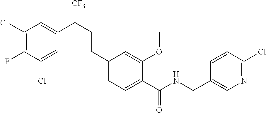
C1(Cl)=C(F)C(Cl)=CC(C(C=CC2=CC=C(C(NCC3=CN=C(Cl)C=C3)=O)C(OC)=C2)[CF3])=C1
